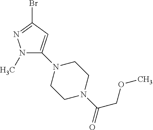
N1(C)C(N2CCN(C(COC)=O)CC2)=CC(Br)=N1
